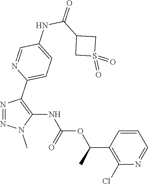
N1=NN(C)C(NC(OC(C2=C(Cl)N=CC=C2)C)=O)=C1C1=CC=C(NC(C2CS(=O)(=O)C2)=O)C=N1
